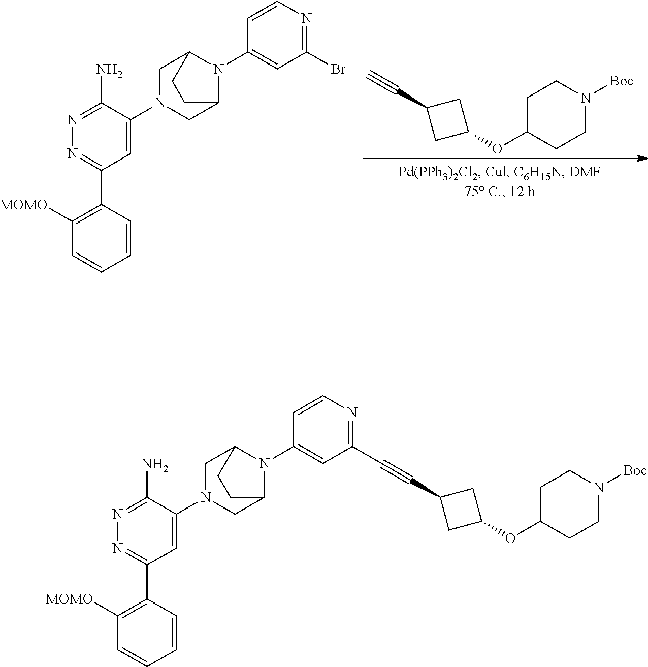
C1C(OC2CC(C#C)C2)CCN([Boc])C1.C1=CC(C2=NN=C(N)C(N3CC4N(C5=CC(Br)=NC=C5)C(C3)CC4)=C2)=C([MOMO])C=C1.C1=CC(C2=NN=C(N)C(N3CC4N(C5=CC(C#CC6CC(OC7CCN([Boc])CC7)C6)=NC=C5)C(C3)CC4)=C2)=C([MOMO])C=C1
